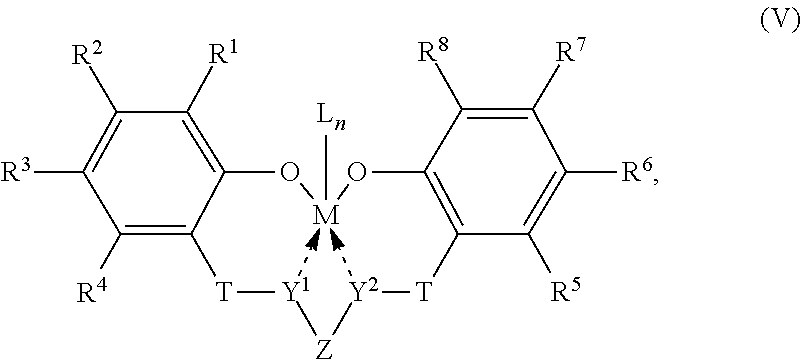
[T]1[Y1][Z][Y2][T]C2=C(O[M]([Ln])OC3=C([R1])C([R2])=C([R3])C([R4])=C13)C([R8])=C([R7])C([R6])=C2[R5]
